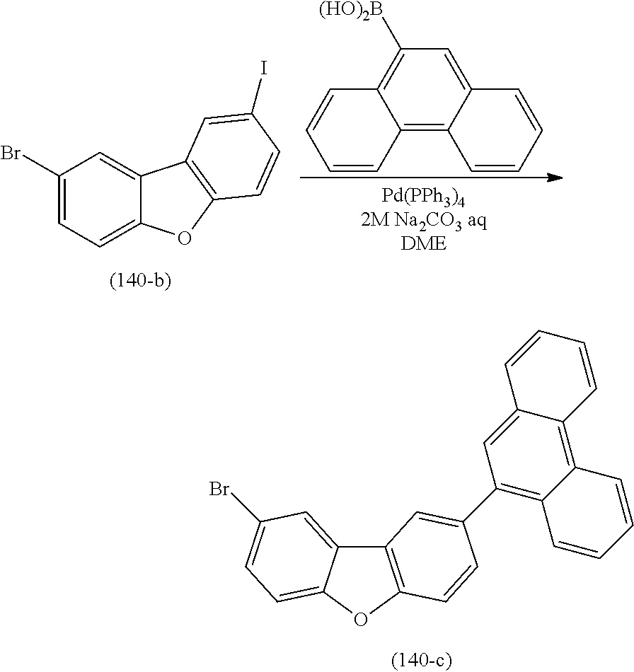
C1(Br)=CC=C2C(=C1)C1=C(O2)C=CC(I)=C1.C1([(HO)2B])=C2C(=C3C(=C1)C=CC=C3)C=CC=C2.C12=C(OC3=CC=C(Br)C=C13)C=CC(C1=C3C(=C4C(=C1)C=CC=C4)C=CC=C3)=C2
